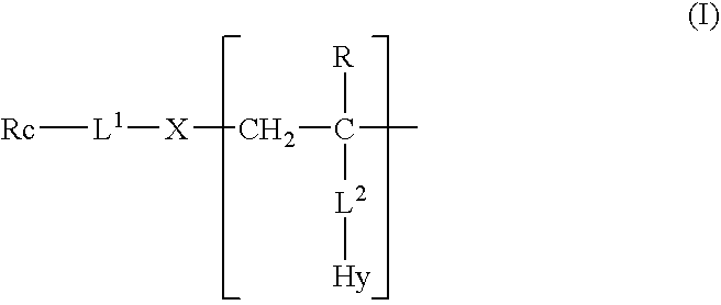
[Rc][L1][X]CC(C)([R])[L2][Hy]
